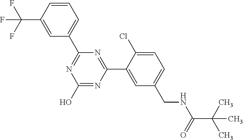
OC1=NC(C2=CC(CNC(=O)C(C)(C)C)=CC=C2Cl)=NC(C2=CC=CC(C(F)(F)F)=C2)=N1
